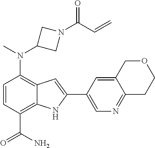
C1(N(C2CN(C(C=C)=O)C2)C)=C2C(=C(C(N)=O)C=C1)NC(C1=CN=C3C(=C1)COCC3)=C2
